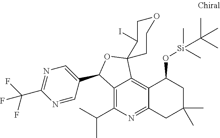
C12=C(C(C)C)N=C3C(=C1C1(OC2C2=CN=C(C(F)(F)F)N=C2)CCOCC1I)C(O[Si](C(C)(C)C)(C)C)CC(C)(C)C3
